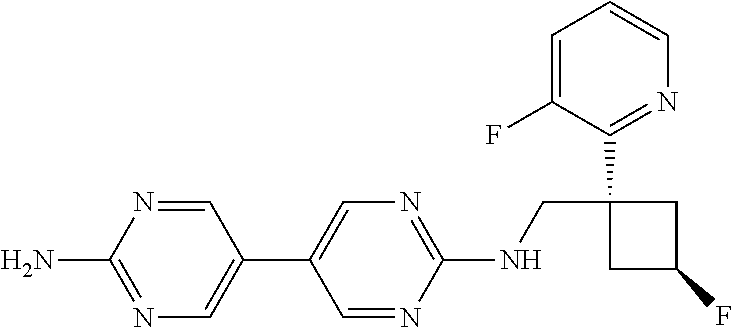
C1(NCC2(C3=NC=CC=C3F)CC(F)C2)=NC=C(C2=CN=C(N)N=C2)C=N1
